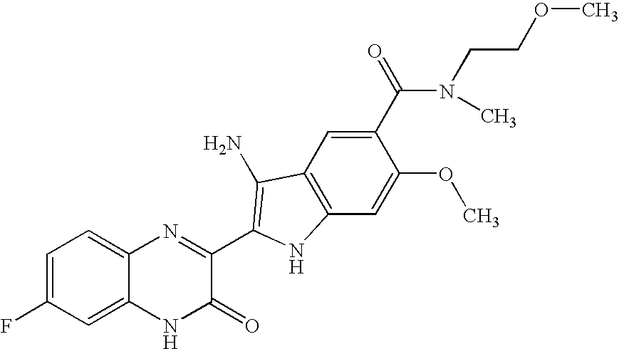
C1=C2C(=CC=C1F)N=C(C1=C(N)C3=C(C=C(OC)C(C(N(CCOC)C)=O)=C3)N1)C(=O)N2
